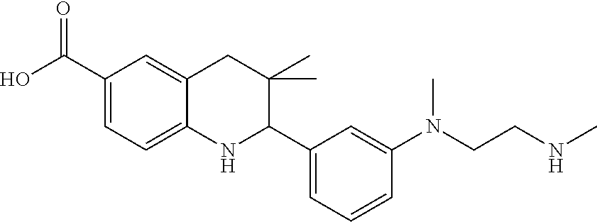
C1(C(O)=O)=CC=C2C(=C1)CC(C)(C)C(C1=CC=CC(N(C)CCNC)=C1)N2
